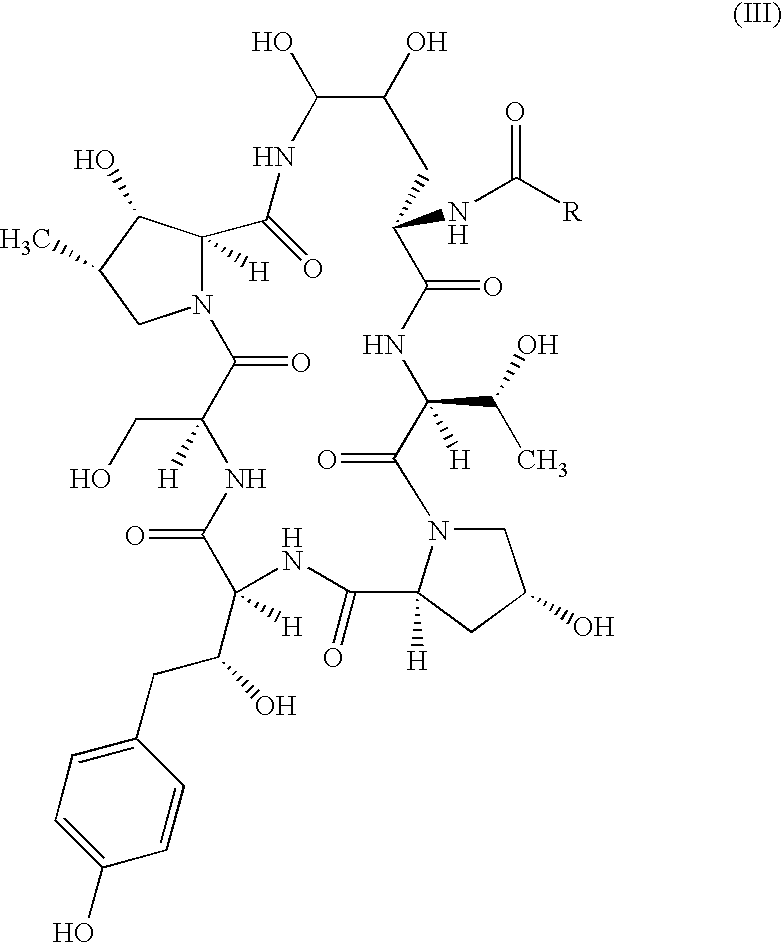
N12C([H])(C(O)C(C)C1)C(=O)NC(O)C(O)CC(NC([R])=O)C(=O)NC(C(O)C)([H])C(=O)N1CC(O)CC1([H])C(=O)NC(C(CC1=CC=C(O)C=C1)O)([H])C(=O)NC(CO)([H])C2=O
